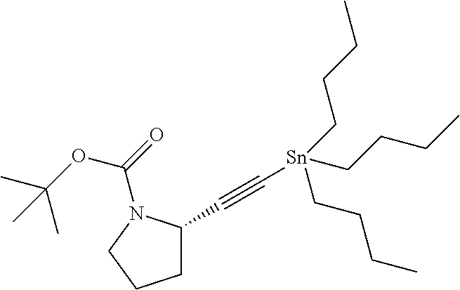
C(C1CCCN1C(=O)OC(C)(C)C)#C[Sn](CCCC)(CCCC)CCCC
